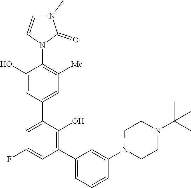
N1(C2=CC(C3=C(O)C(C4=CC([Me])=C(N5C=CN(C)C5=O)C(O)=C4)=CC(F)=C3)=CC=C2)CCN(C(C)(C)C)CC1
